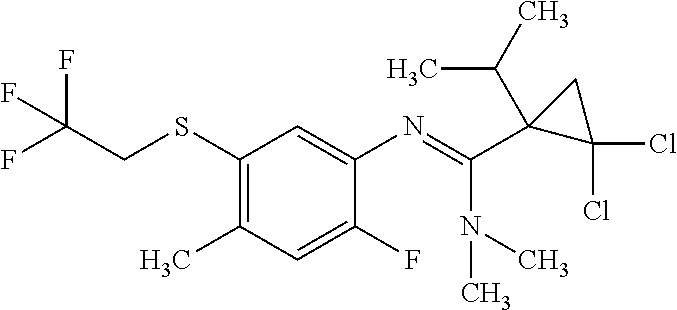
C1(SCC(F)(F)F)=C(C)C=C(F)C(N=C(C2(C(C)C)C(Cl)(Cl)C2)N(C)C)=C1
